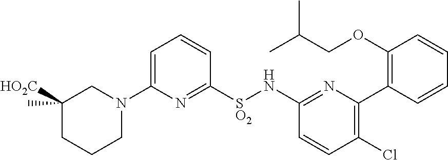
C1=C(N2CC(C)([HO2C])CCC2)N=C([SO2]NC2=NC(C3=C(OCC(C)C)C=CC=C3)=C(Cl)C=C2)C=C1
